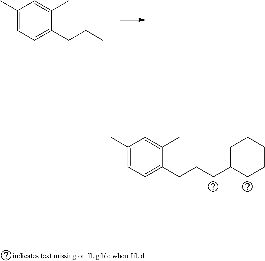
C1(C)=CC=C(CCC)C(C)=C1.C1(C)=CC=C(CCCC2CCCCC2)C(C)=C1
